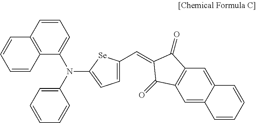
C1=C(C=C2C(=O)C3=C(C=C4C(=C3)C=CC=C4)C2=O)[Se]C(N(C2=CC=CC3=C2C=CC=C3)C2=CC=CC=C2)=C1
